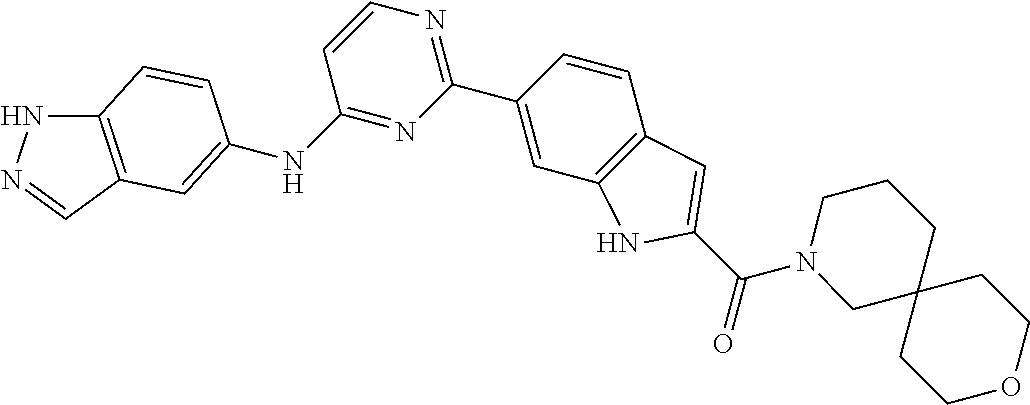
N1=C(NC2=CC3=C(NN=C3)C=C2)C=CN=C1C1=CC2=C(C=C1)C=C(C(N1CC3(CCC1)CCOCC3)=O)N2
